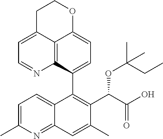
C12=C3C(C4=C(C(C(O)=O)OC(C)(CC)C)C(C)=CC5=NC(C)=CC=C45)=CC=C1OCCC2=CC=N3
